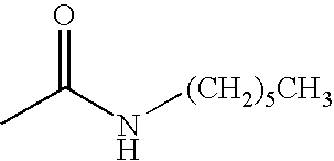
CC(N[(CH2)5CH3])=O
